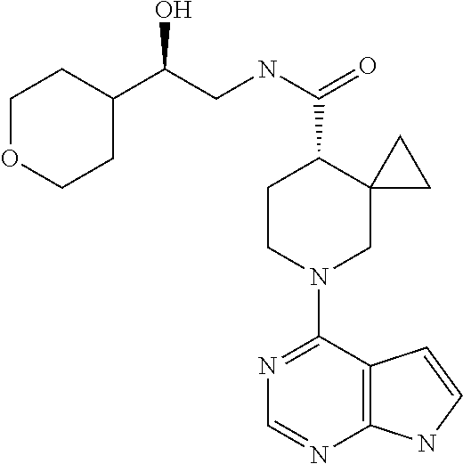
N1=C(N2CC3(C(C(=O)NCC(C4CCOCC4)O)CC2)CC3)C2=C(N=C1)NC=C2
